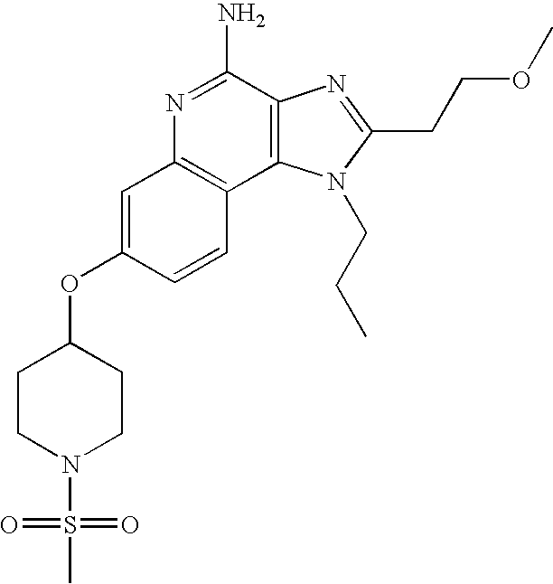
C1=C(OC2CCN(S(C)(=O)=O)CC2)C=CC2=C1N=C(N)C1=C2N(CCC)C(CCOC)=N1
